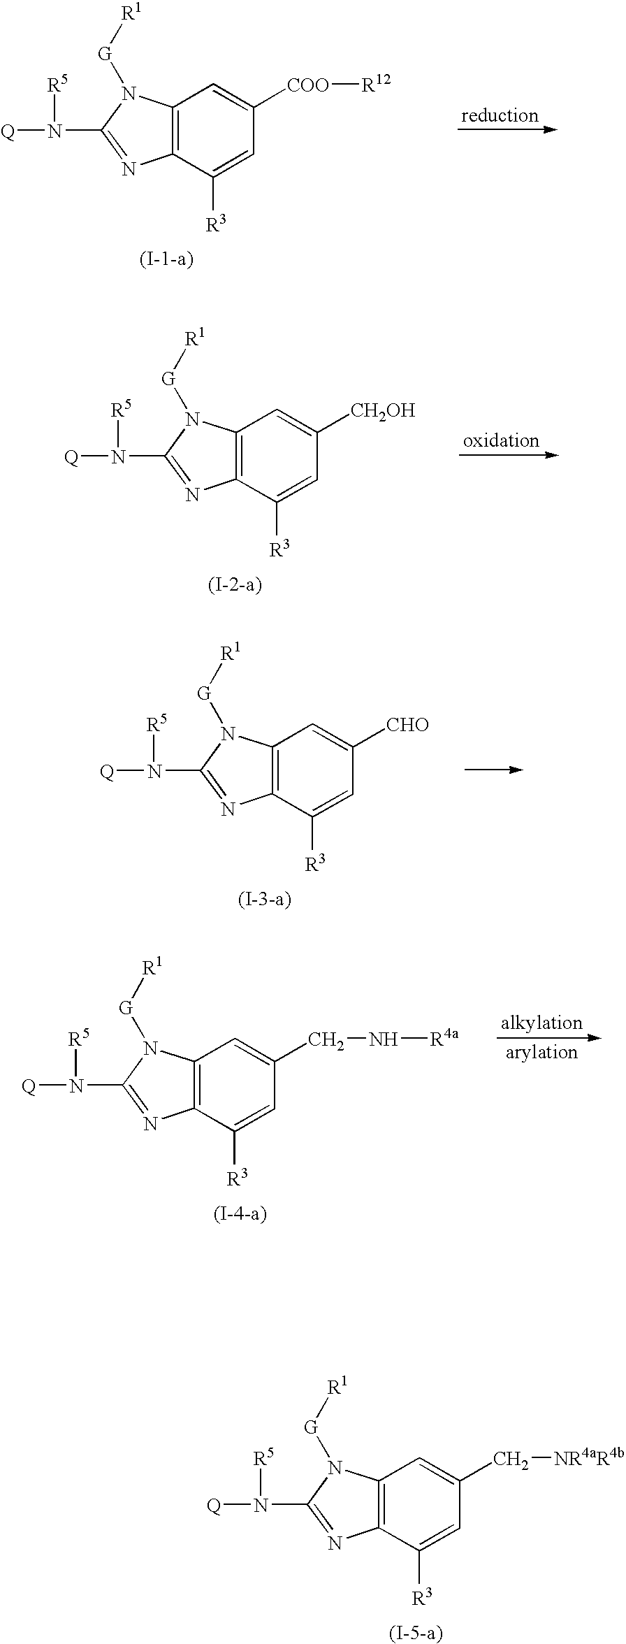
[Q]N([R5])C1=NC2=C(C=C([COO][R12])C=C2[R3])N1[G][R1].[Q]N([R5])C1=NC2=C(C=C([CH2OH])C=C2[R3])N1[G][R1].[Q]N([R5])C1=NC2=C(C=C([CHO])C=C2[R3])N1[G][R1].[Q]N([R5])C1=NC2=C(C=C(CN[R4a])C=C2[R3])N1[G][R1].[Q]N([R5])C1=NC2=C(C=C(C[NR4aR4b])C=C2[R3])N1[G][R1]
